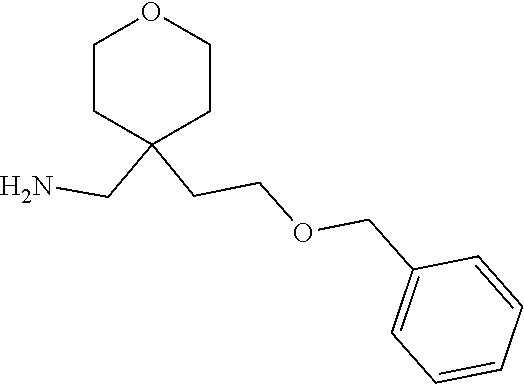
C1CC(CN)(CCOCC2=CC=CC=C2)CCO1
